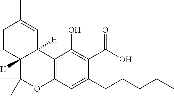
C1(CCCCC)=CC2=C(C(O)=C1C(O)=O)C1([H])C([H])(C(C)(C)O2)CCC(C)=C1
